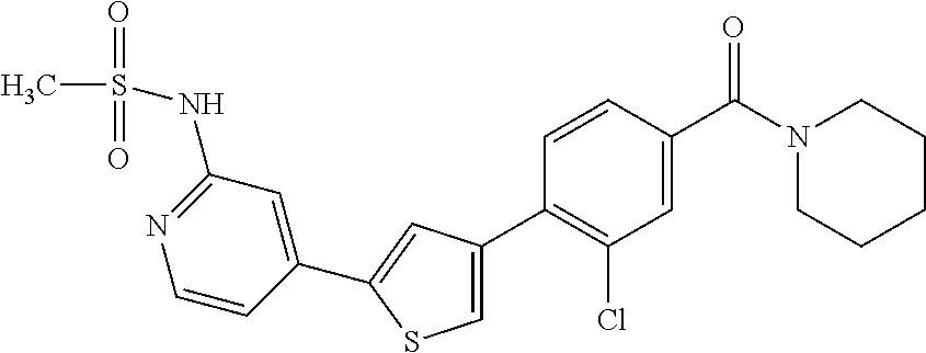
C1(C2=C(Cl)C=C(C(N3CCCCC3)=O)C=C2)=CSC(C2=CC(NS(=O)(=O)C)=NC=C2)=C1
